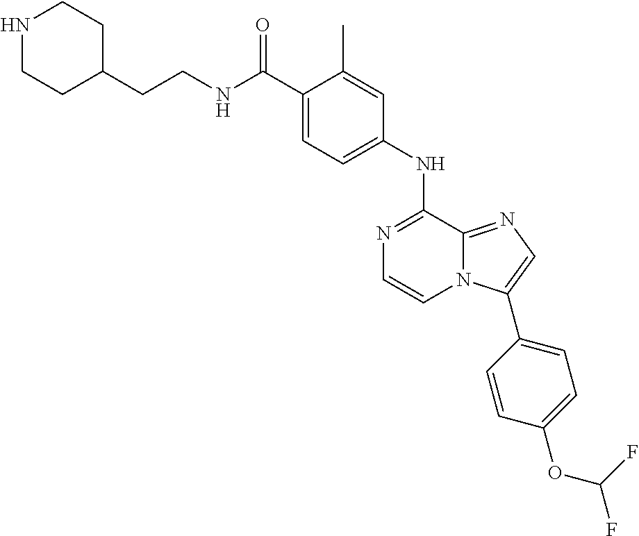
C1(C(NCCC2CCNCC2)=O)=CC=C(NC2=NC=CN3C2=NC=C3C2=CC=C(OC(F)F)C=C2)C=C1C
